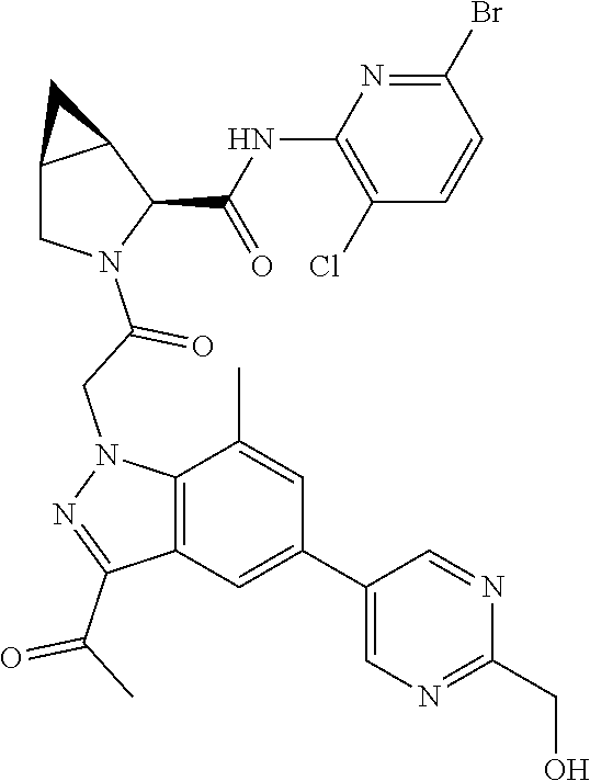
C12CN(C(CN3C4=C(C(C(C)=O)=N3)C=C(C3=CN=C(CO)N=C3)C=C4C)=O)C(C(NC3=C(Cl)C=CC(Br)=N3)=O)C1C2
